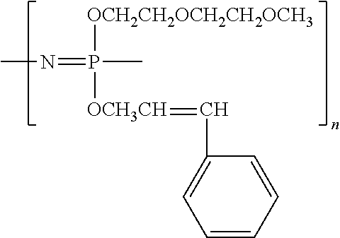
CN=P([OCH2CH2OCH2CH2OCH3])([OCH3CH]=CC1=CC=CC=C1)C
